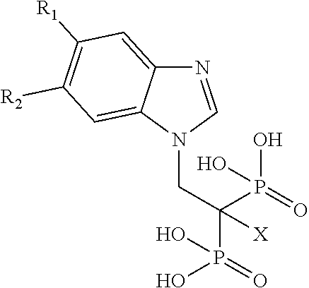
C12=CC([R1])=C([R2])C=C1N(CC(P(=O)(O)O)(P(=O)(O)O)[X])C=N2
